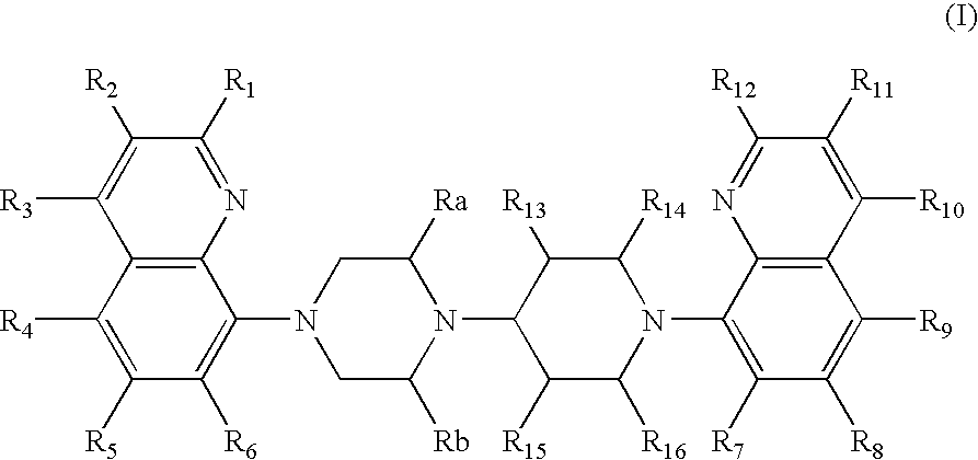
C12=C(C([R4])=C([R5])C([R6])=C1N1CC([Rb])N(C3C([R15])C([R16])N(C4=C([R7])C([R8])=C([R9])C5=C4N=C([R12])C([R11])=C5[R10])C([R14])C3[R13])C([Ra])C1)C([R3])=C([R2])C([R1])=N2
